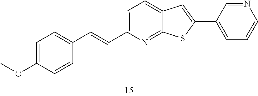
C1(C=CC2=CC=C3C(=N2)SC(C2=CC=CN=C2)=C3)=CC=C(OC)C=C1
